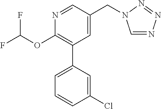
C1(OC(F)F)=C(C2=CC=CC(Cl)=C2)C=C(CN2C=NN=N2)C=N1
